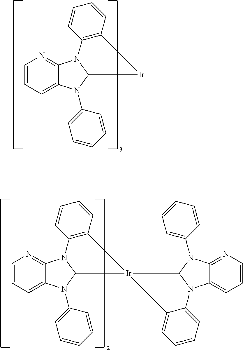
C12=NC=CC=C1N(C1=CC=CC=C1)C1N2C2=C(C=CC=C2)[Ir]1.C12=NC=CC=C1N(C1=CC=CC=C1)C1N2C2=C(C=CC=C2)[Ir]12C1N(C3=CC=CN=C3N1C1=CC=CC=C1)C1=CC=CC=C12
